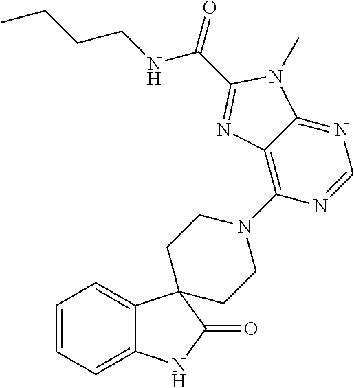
C1=CC=C2C(=C1)C1(C(=O)N2)CCN(C2=C3C(=NC=N2)N(C)C(C(NCCCC)=O)=N3)CC1
